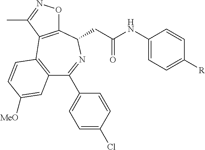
C12=C(C=CC([MeO])=C1)C1=C(C(CC(NC3=CC=C([R])C=C3)=O)N=C2C2=CC=C(Cl)C=C2)ON=C1C
